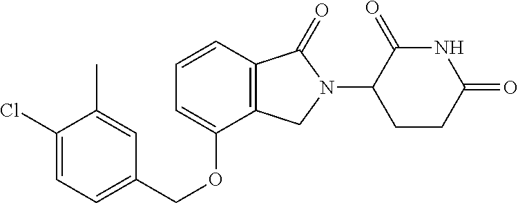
ClC1=CC=C(COC2=CC=CC3=C2CN(C2CCC(=O)NC2=O)C3=O)C=C1C
